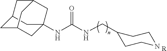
[R].N(C(NCC1CCNCC1)=O)C12CC3CC(C1)CC(C2)C3
